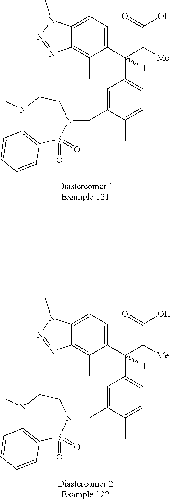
C1(C(C2=CC=C(C)C(CN3CCN(C)C4=C(S3(=O)=O)C=CC=C4)=C2)(C(C(O)=O)[Me])[H])=CC=C2C(=C1C)N=NN2C.C1(C(C2=CC=C(C)C(CN3CCN(C)C4=C(S3(=O)=O)C=CC=C4)=C2)(C(C(O)=O)[Me])[H])=CC=C2C(=C1C)N=NN2C
